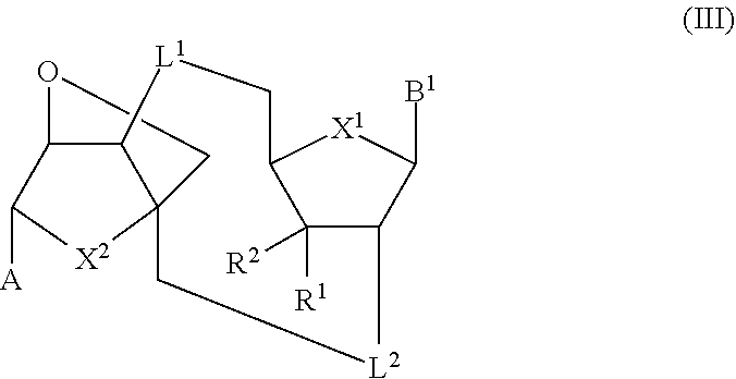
C12OCC3([X2]C1[A])C[L2]C1C([R1])([R2])C(C[L1]C23)[X1]C1[B1]
